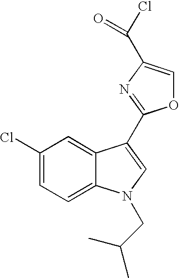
C1(Cl)=CC=C2C(=C1)C(C1=NC(C(Cl)=O)=CO1)=CN2CC(C)C
